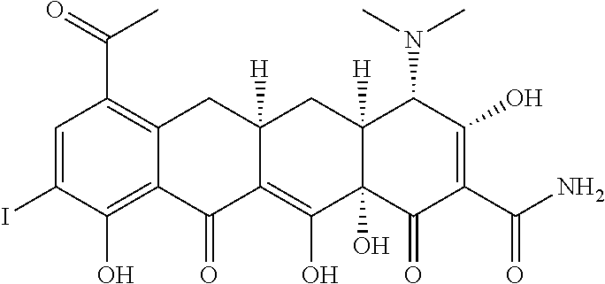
C1=C(I)C(O)=C2C(=C1C(=O)C)CC1([H])C(=C(O)C3(O)C([H])(C1)C(N(C)C)C(O)=C(C(N)=O)C3=O)C2=O
